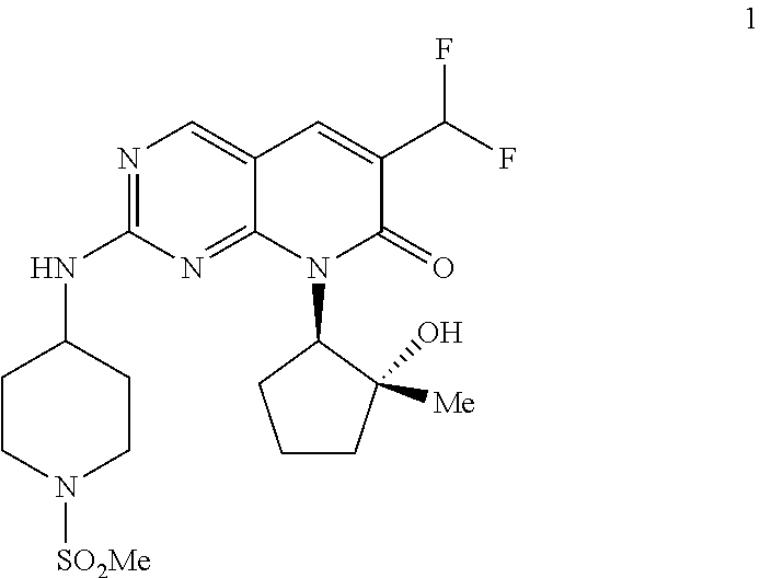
C1CN([SO2Me])CCC1NC1=NC=C2C(=N1)N(C1CCCC1([Me])O)C(=O)C(C(F)F)=C2
